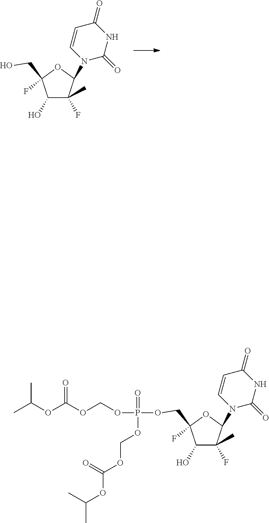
C1(O)C(F)(C)C(N2C(=O)NC(=O)C=C2)OC1(F)CO.C1(O)C(F)(C)C(N2C(=O)NC(=O)C=C2)OC1(F)COP(OCOC(OC(C)C)=O)(=O)OCOC(OC(C)C)=O
